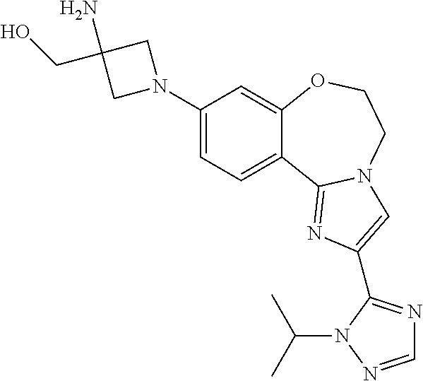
C1(N2CC(N)(CO)C2)=CC=C2C(=C1)OCCN1C2=NC(C2=NC=NN2C(C)C)=C1
